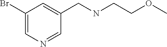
C1(Br)=CN=CC(CNCCOC)=C1
